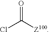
ClC([Z100])=O
